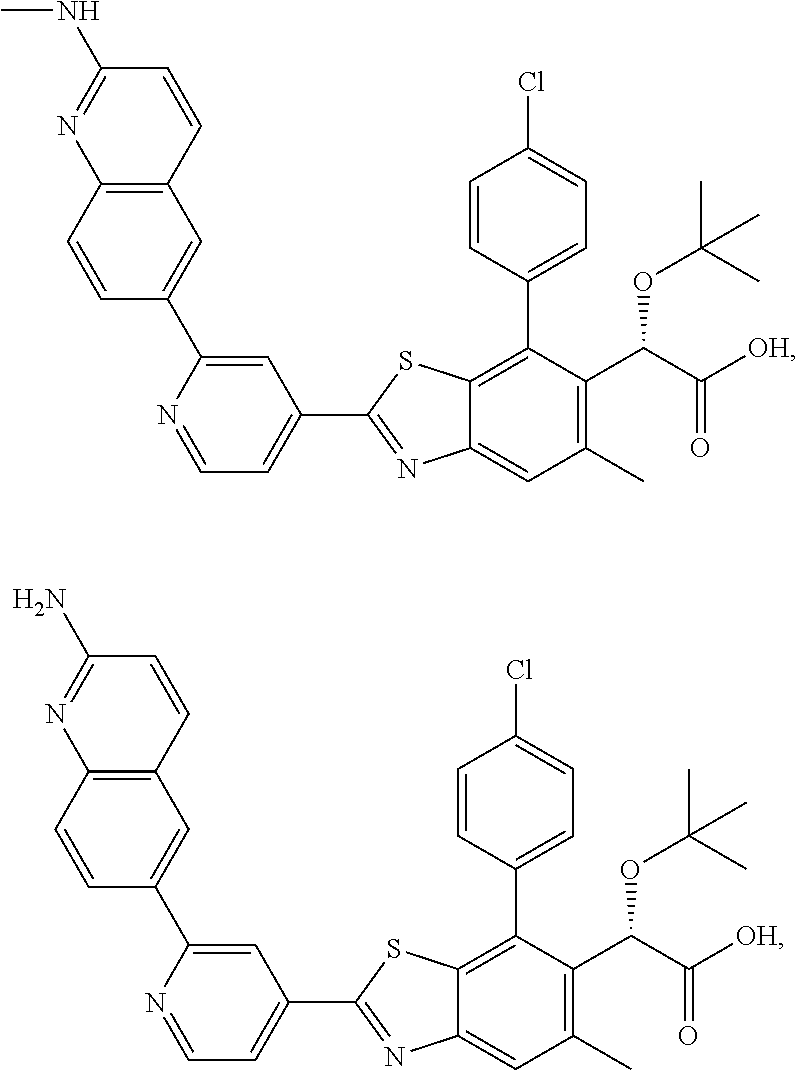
C1=NC(C2=CC3=C(C=C2)N=C(NC)C=C3)=CC(C2=NC3=CC(C)=C(C(C([OH])=O)OC(C)(C)C)C(C4=CC=C(Cl)C=C4)=C3S2)=C1.C1=NC(C2=CC3=C(C=C2)N=C(N)C=C3)=CC(C2=NC3=CC(C)=C(C(C([OH])=O)OC(C)(C)C)C(C4=CC=C(Cl)C=C4)=C3S2)=C1
